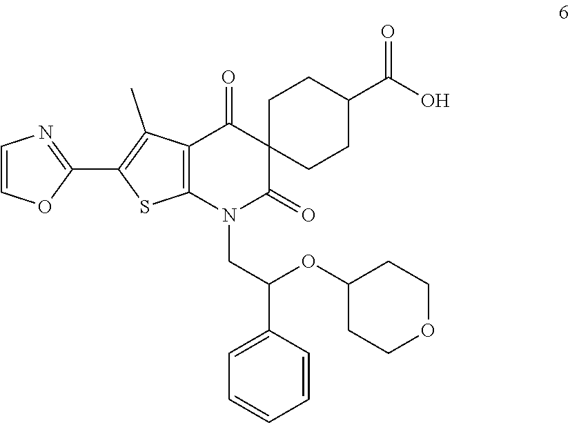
N1(CC(C2=CC=CC=C2)OC2CCOCC2)C2=C(C(C)=C(C3=NC=CO3)S2)C(=O)C2(C1=O)CCC(C(=O)O)CC2
